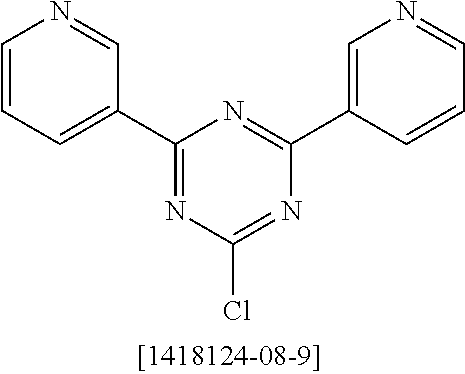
C1(C2=CC=CN=C2)=NC(Cl)=NC(C2=CN=CC=C2)=N1
